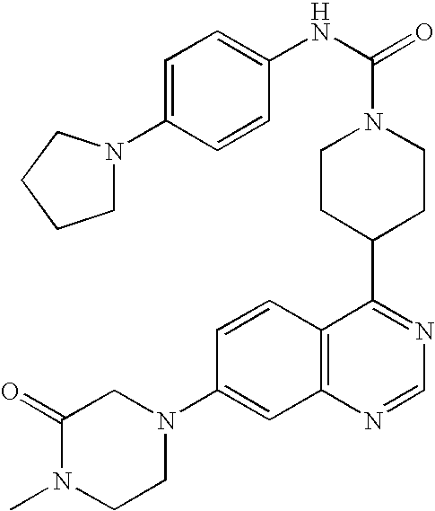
C1=CC2=C(C=C1N1CC(=O)N(C)CC1)N=CN=C2C1CCN(C(NC2=CC=C(N3CCCC3)C=C2)=O)CC1
